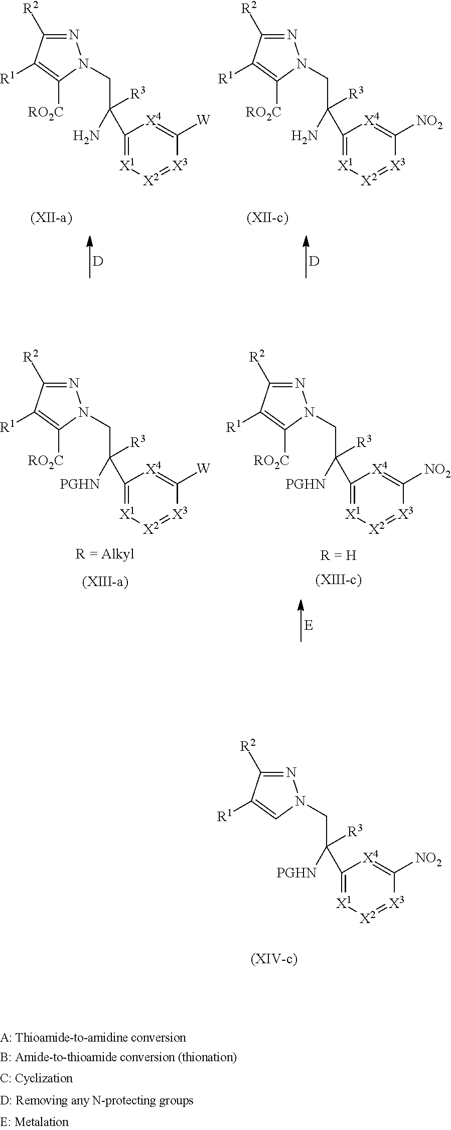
[D].C(C(C1=[X1][X2]=[X3]C([NO2])=[X4]1)([R3])N)N1N=C([R2])C([R1])=C1[RO2C].[D].C(C(C1=[X1][X2]=[X3]C([W])=[X4]1)([R3])N)N1N=C([R2])C([R1])=C1[RO2C].C(C(C1=[X1][X2]=[X3]C([NO2])=[X4]1)([R3])[PGHN])N1N=C([R2])C([R1])=C1.[E].C(C(C1=[X1][X2]=[X3]C([W])=[X4]1)([R3])[PGHN])N1N=C([R2])C([R1])=C1[RO2C].C(C(C1=[X1][X2]=[X3]C([NO2])=[X4]1)([R3])[PGHN])N1N=C([R2])C([R1])=C1[RO2C]
